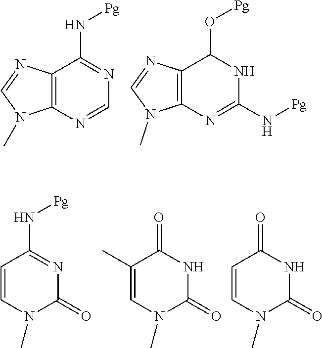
C12=C(N=CN=C1N[Pg])N(C)C=N2.C12=C(N=C(N[Pg])NC1O[Pg])N(C)C=N2.C1=CN(C)C(=O)N=C1N[Pg].C1(C)=CN(C)C(=O)NC1=O.C1=CN(C)C(=O)NC1=O
